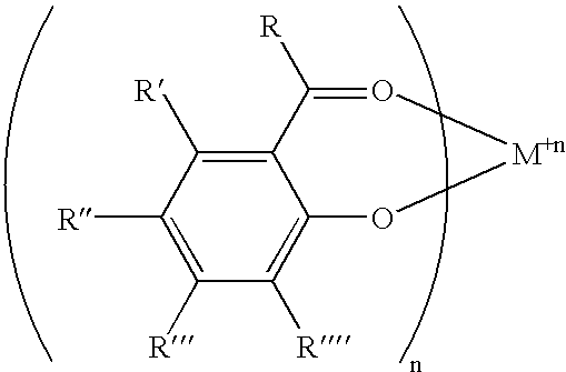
C1([R])=C([R])C([R])=C2C(=C1[R])O[M+n]O=C2[R]
